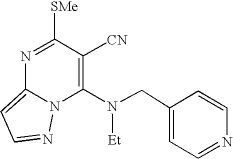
C1(N(CC2=CC=NC=C2)[Et])=C([CN])C([SMe])=NC2=CC=NN12
